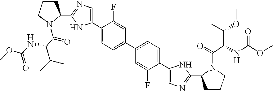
C1(C2=CN=C(C3CCCN3C(C(NC(OC)=O)C(C)C)=O)N2)=CC=C(C2=CC=C(C3=CN=C(C4CCCN4C(=O)C(C(OC)C)NC(OC)=O)N3)C(F)=C2)C=C1F
